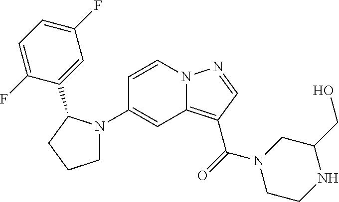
N12C(=C(C(=O)N3CCNC(CO)C3)C=N1)C=C(N1CCCC1C1=CC(F)=CC=C1F)C=C2
